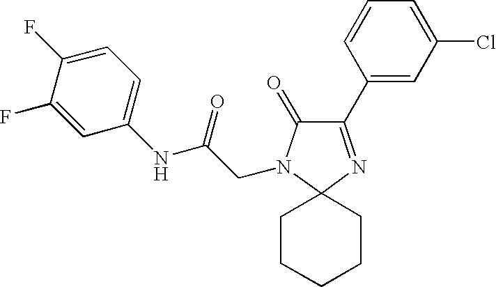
C1(C2=CC(Cl)=CC=C2)=NC2(N(CC(=O)NC3=CC=C(F)C(F)=C3)C1=O)CCCCC2
